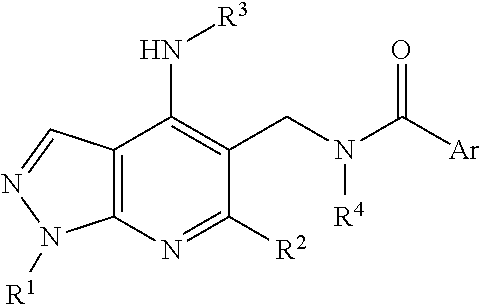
C1(CN([R4])C([Ar])=O)=C(N[R3])C2=C(N=C1[R2])N([R1])N=C2
